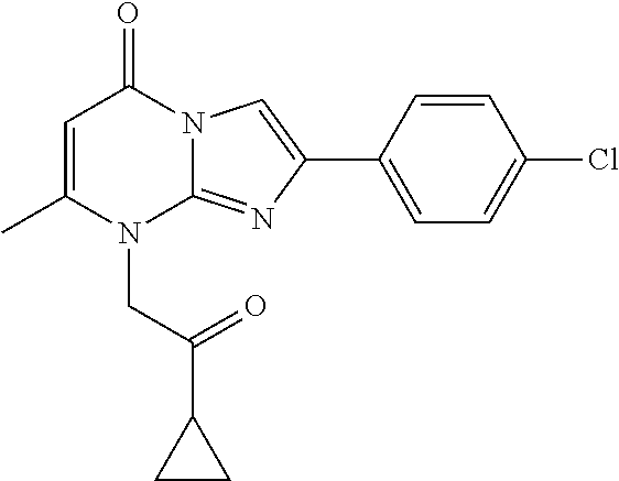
C1=C(C)N(CC(=O)C2CC2)C2=NC(C3=CC=C(Cl)C=C3)=CN2C1=O
